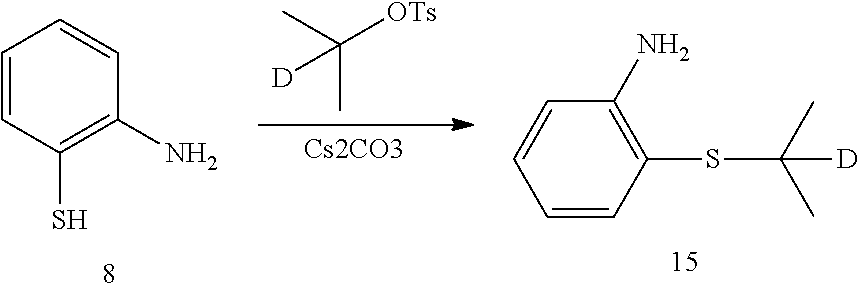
[Cs2CO3].CC([OTs])(C)[D].C1=CC(S)=C(N)C=C1.C1=CC(SC(C)(C)[D])=C(N)C=C1
